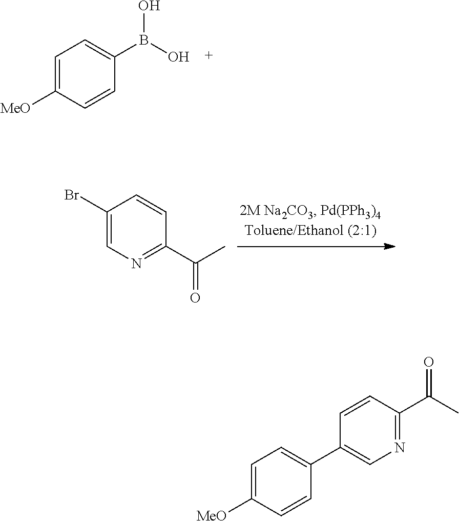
C1=C([MeO])C=CC(B(O)O)=C1.C1(Br)=CN=C(C(C)=O)C=C1.C1=C([MeO])C=CC(C2=CN=C(C(C)=O)C=C2)=C1
